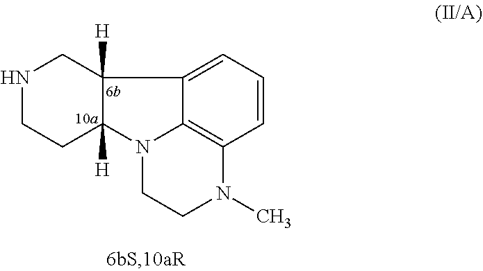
N1CCC2([H])C([H])(C1)C1=CC=CC3=C1N2CCN3C
